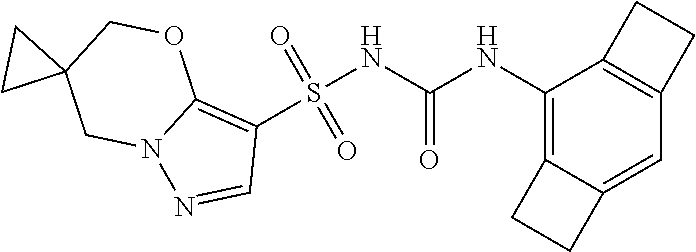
S(NC(NC1=C2C(=CC3=C1CC3)CC2)=O)(C1=C2N(N=C1)CC1(CO2)CC1)(=O)=O
